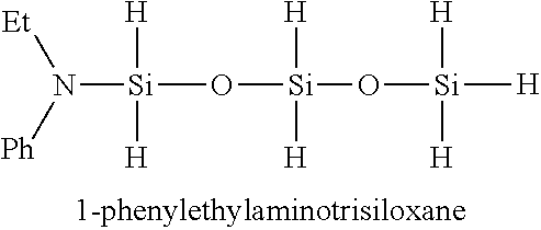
[Si](O[Si](O[Si]([H])([H])[H])([H])[H])([H])([H])N([Ph])[Et]
